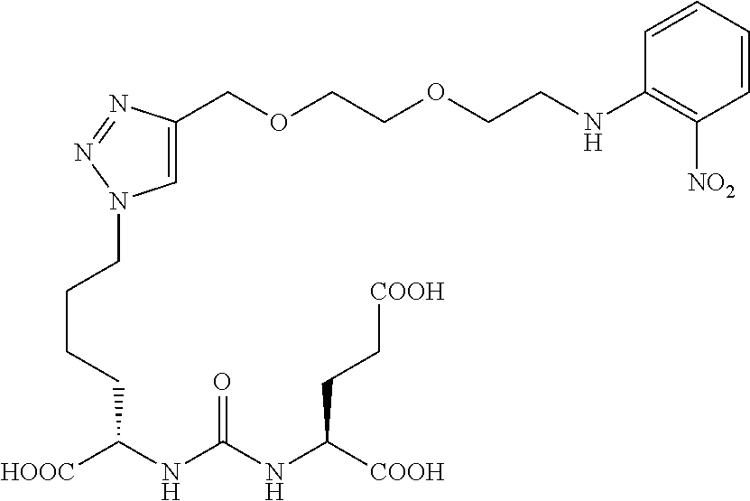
C1=C(COCCOCCNC2=C([NO2])C=CC=C2)N=NN1CCCCC(NC(NC([COOH])CC[COOH])=O)[HOOC]
